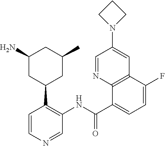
C1(C(NC2=C(C3CC(C)CC(N)C3)C=CN=C2)=O)=CC=C(F)C2=C1N=CC(N1CCC1)=C2
